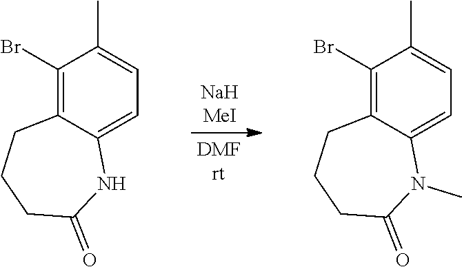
C1(Br)=C2C(=CC=C1C)N(C)C(=O)CCC2.C1(Br)=C2C(=CC=C1C)NC(=O)CCC2
